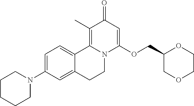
C1=C(N2CCCCC2)C=C2C(=C1)C1=C(C)C(=O)C=C(OCC3COCCO3)N1CC2
